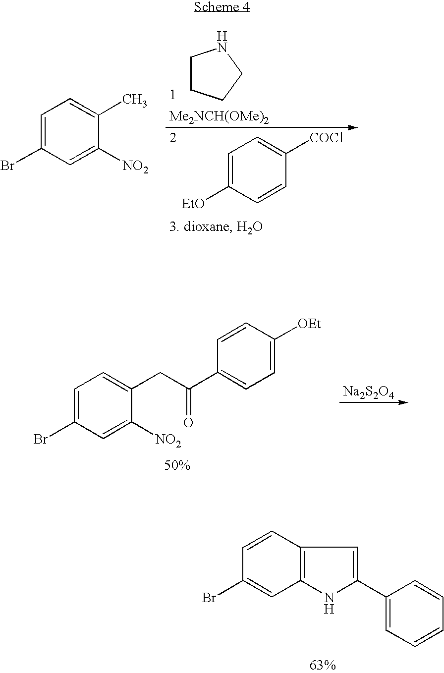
[Me2NCH(OMe)2].C1CCCN1.C1=C([EtO])C=CC([COCl])=C1.C1=C(Br)C=C([NO2])C(C)=C1.[Na2S2O4].C1=C(Br)C=C([NO2])C(CC(=O)C2=CC=C([OEt])C=C2)=C1.C1=CC2=C(C=C1Br)NC(C1=CC=CC=C1)=C2
